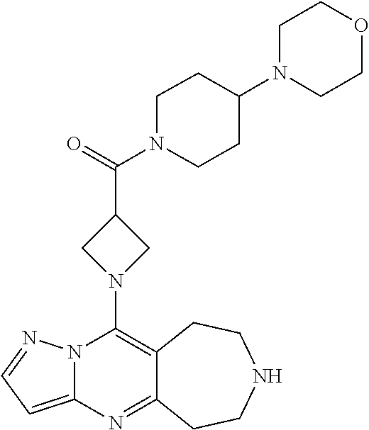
C12=C(N3CC(C(=O)N4CCC(N5CCOCC5)CC4)C3)N3C(=CC=N3)N=C1CCNCC2
